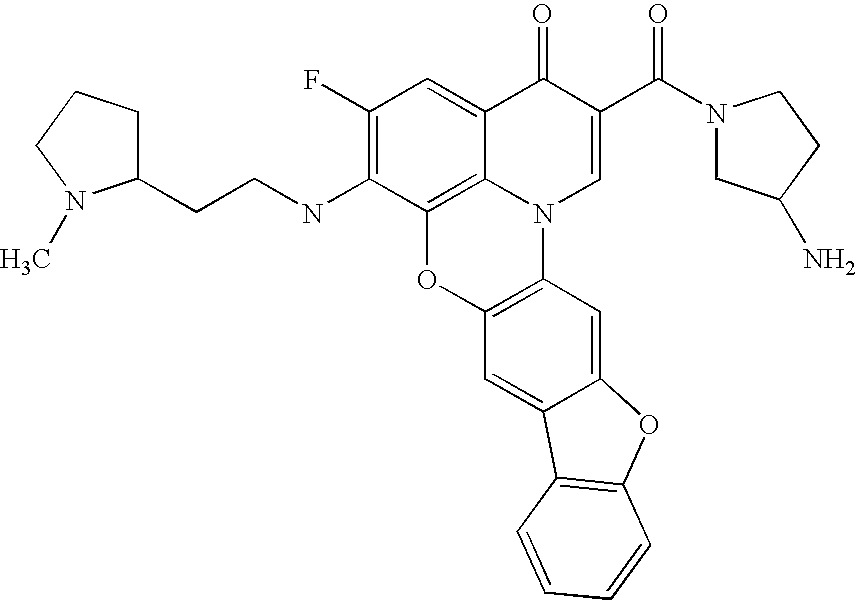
C1(F)=C(NCCC2CCCN2C)C2=C3C(=C1)C(=O)C(C(N1CC(N)CC1)=O)=CN3C1=C(O2)C=C2C(=C1)OC1=C2C=CC=C1
